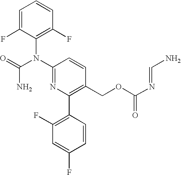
C1=C(F)C(N(C2=NC(C3=C(F)C=C(F)C=C3)=C(COC(N=CN)=O)C=C2)C(=O)N)=C(F)C=C1
